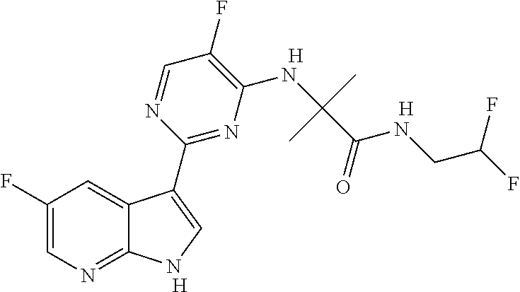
C1(F)=CN=C2C(=C1)C(C1=NC(NC(C(=O)NCC(F)F)(C)C)=C(F)C=N1)=CN2.[H].[H].[H]
